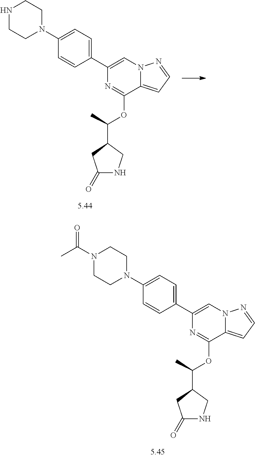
C1(C2=CC=C(N3CCNCC3)C=C2)=CN2C(=CC=N2)C(OC(C2CC(=O)NC2)C)=N1.C1(C2=CC=C(N3CCN(C(C)=O)CC3)C=C2)=CN2C(=CC=N2)C(OC(C2CC(=O)NC2)C)=N1
